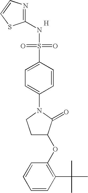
N1=C(NS(=O)(=O)C2=CC=C(N3CCC(OC4=C(C(C)(C)C)C=CC=C4)C3=O)C=C2)SC=C1.[H]
